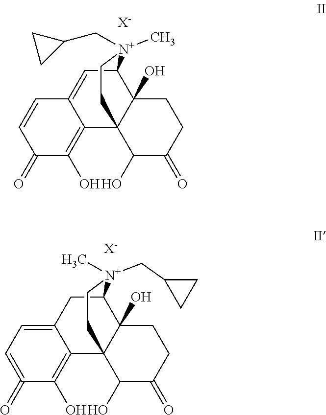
C12=CC=C(=O)C(O)=C1C13C(O)(C(C2)[N+](CC2CC2)(C)CC1)CCC(=O)C3O.[X-].C12=CC3C4(O)C(C1=C(O)C(=O)C=C2)(C(O)C(=O)CC4)CC[N+]3(C)CC1CC1.[X-]
